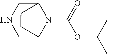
C12CNCC(N1C(=O)OC(C)(C)C)CC2
